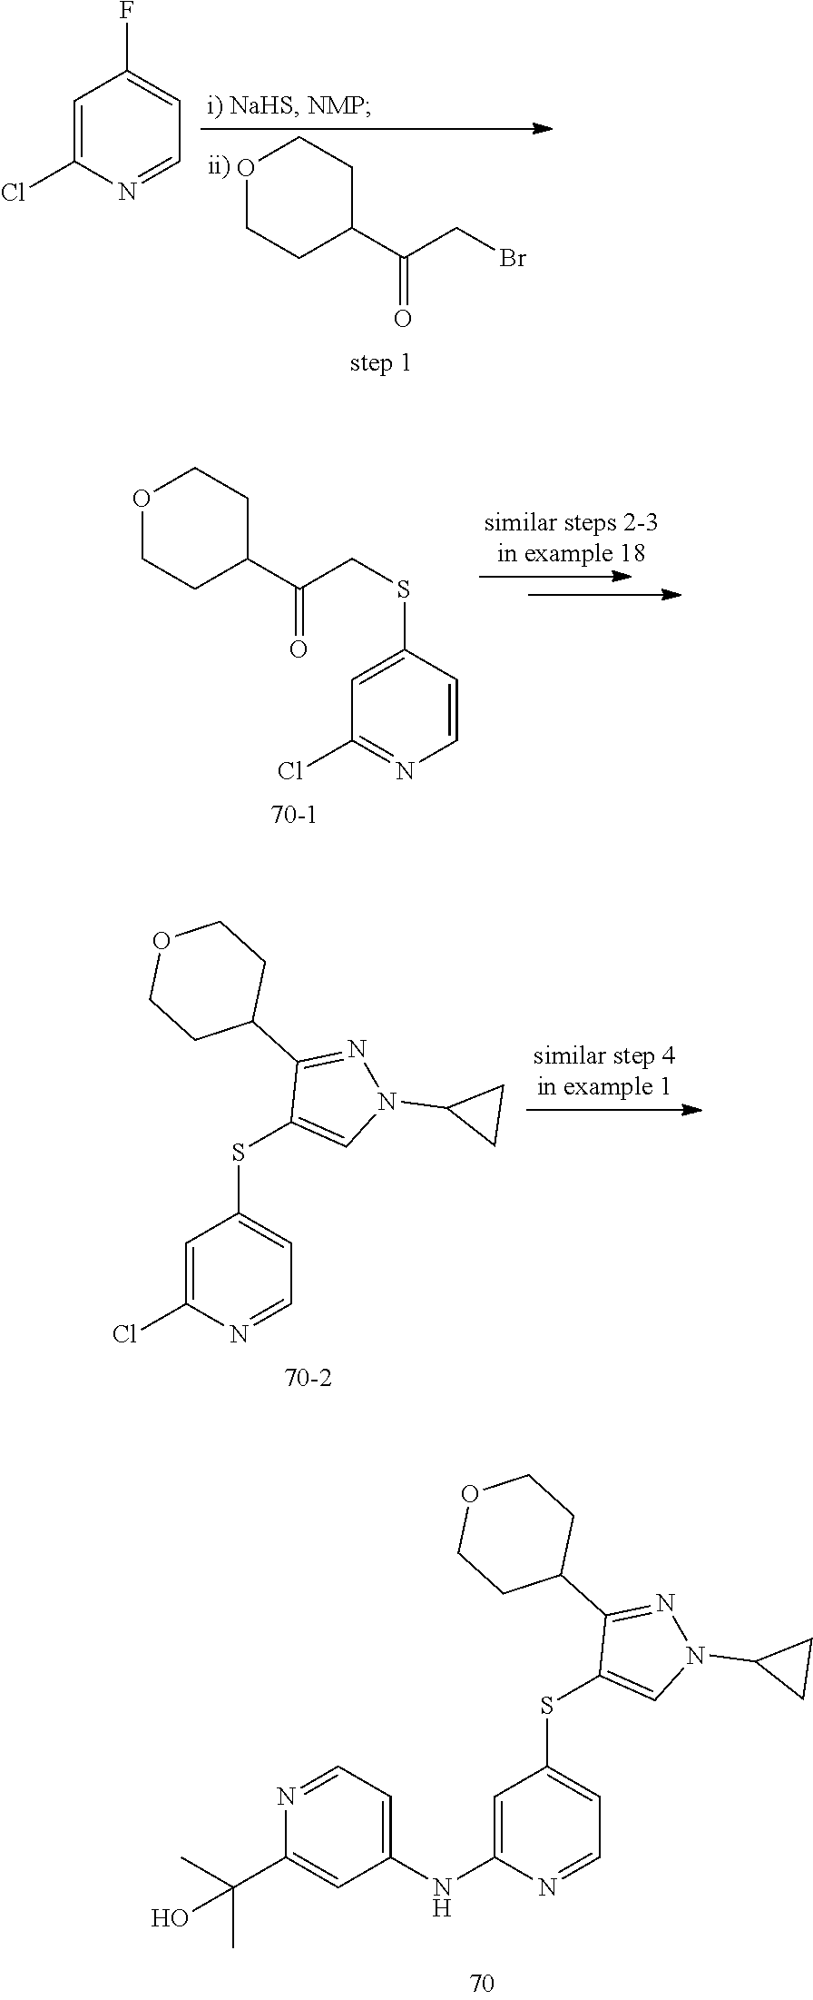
C1=C(NC2=CC=NC(C(C)(C)O)=C2)N=CC=C1SC1=CN(C2CC2)N=C1C1CCOCC1.O1CCC(C(CBr)=O)CC1.C1=C(Cl)N=CC=C1F.O1CCC(C(CSC2=CC(Cl)=NC=C2)=O)CC1.C1=C(Cl)N=CC=C1SC1=CN(C2CC2)N=C1C1CCOCC1
